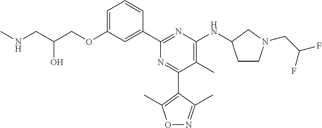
C1=C(OCC(CNC)O)C=C(C2=NC(NC3CCN(CC(F)F)C3)=C(C)C(C3=C(C)ON=C3C)=N2)C=C1
